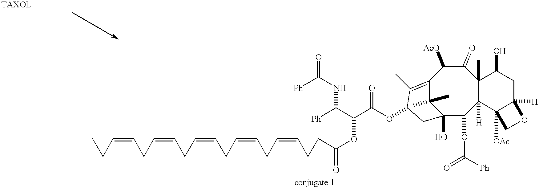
C(=CCC)CC=CCC=CCC=CCC=CCCC(OC(C([Ph])NC(=O)[Ph])C(=O)OC1CC2(O)C(OC(=O)[Ph])C3([H])C(C)(C(=O)C([AcO])C(=C1C)C2(C)C)C(O)CC1([H])C3([OAc])CO1)=O
